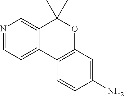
N1=CC=C2C(=C1)C(C)(C)OC1=C2C=CC(N)=C1
